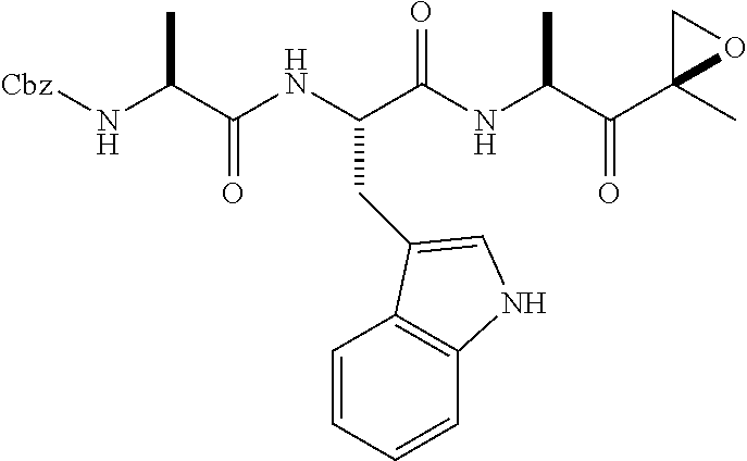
[Cbz]NC(C(NC(C(NC(C(C1(C)OC1)=O)C)=O)CC1=CNC2=C1C=CC=C2)=O)C
